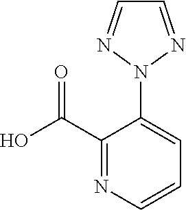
C1(C(O)=O)=NC=CC=C1N1N=CC=N1
